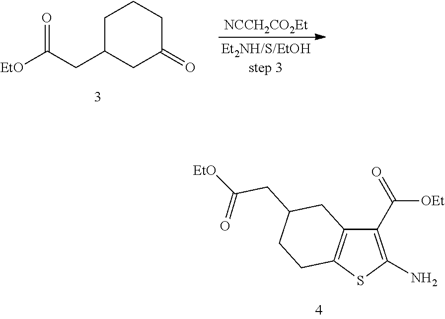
C1C(CC(=O)[EtO])CC(=O)CC1.[NCCH2CO2Et].C1(C([OEt])=O)=C(N)SC2=C1CC(CC([EtO])=O)CC2
